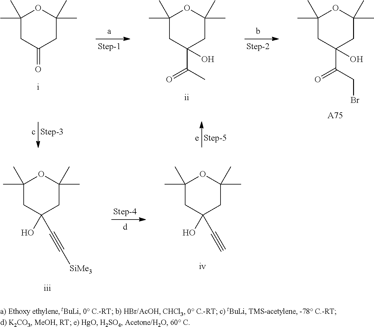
C1(C)(C)CC(=O)CC(C)(C)O1.C1(C)(C)CC(C(C)=O)(O)CC(C)(C)O1.C1(C)(C)CC(C(CBr)=O)(O)CC(C)(C)O1.[A75].C1(C)(C)CC(O)(C#C)CC(C)(C)O1.C1(C)(C)CC(O)(C#C[SiMe3])CC(C)(C)O1
